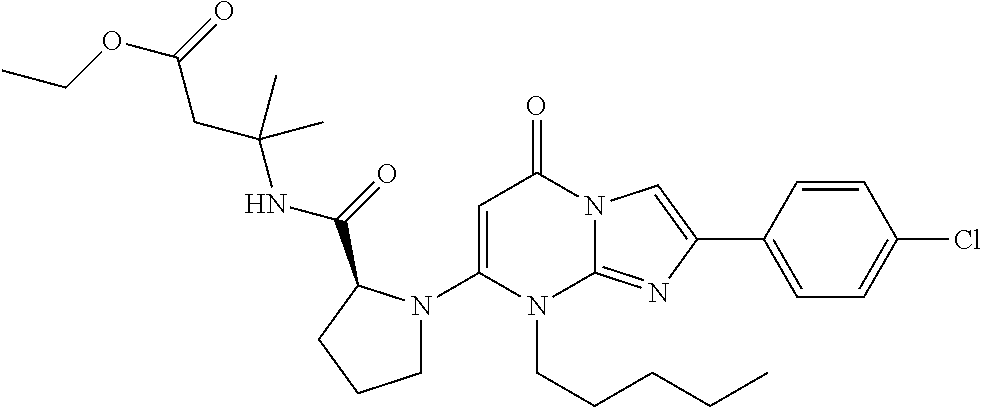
N1(C2=CC(=O)N3C(=NC(C4=CC=C(Cl)C=C4)=C3)N2CCCCC)CCCC1C(NC(CC(OCC)=O)(C)C)=O
